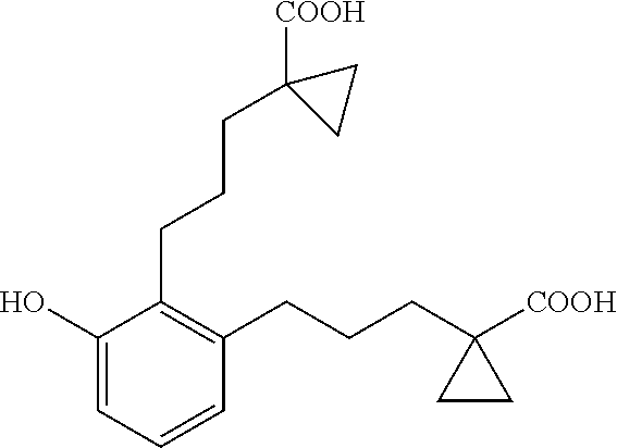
C1=C(O)C(CCCC2([COOH])CC2)=C(CCCC2([COOH])CC2)C=C1
